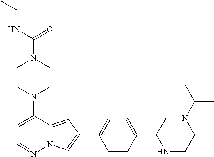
N1(C2=CC=NN3C2=CC(C2=CC=C(C4NCCN(C(C)C)C4)C=C2)=C3)CCN(C(=O)NCC)CC1
